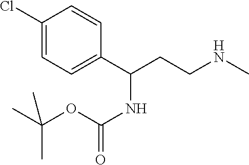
C1(Cl)=CC=C(C(CCNC)NC(=O)OC(C)(C)C)C=C1
